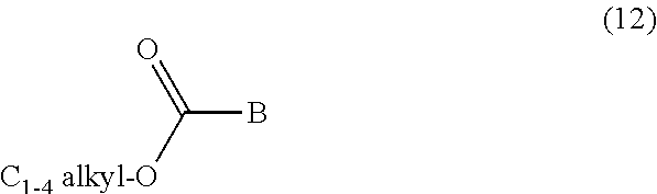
C([C1-4 alkyl-O])(=O)B
